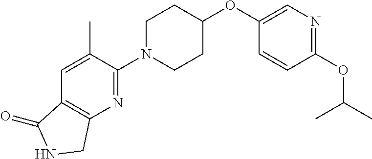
C1N(C2=NC3=C(C=C2C)C(=O)NC3)CCC(OC2=CN=C(OC(C)C)C=C2)C1
